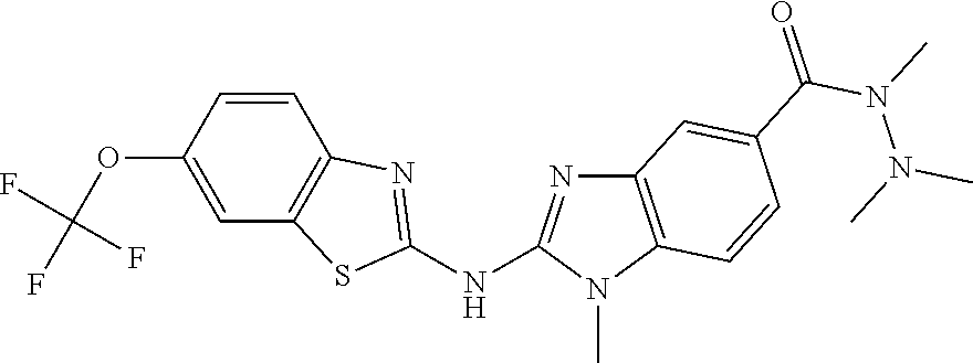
O(C1=CC2=C(C=C1)N=C(NC1=NC3=C(N1C)C=CC(C(N(N(C)C)C)=O)=C3)S2)C(F)(F)F
